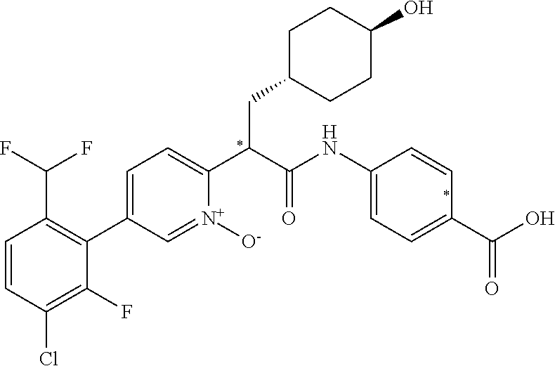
C1=CC(Cl)=C(F)C(C2=CC=C(C(CC3CCC(O)CC3)C(=O)NC3=CC=C(C(=O)O)C=C3)[N+]([O-])=C2)=C1C(F)F
